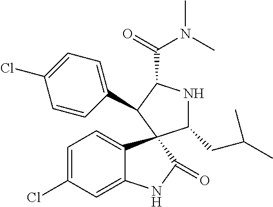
C1=C(Cl)C=C2C(=C1)C1(C(=O)N2)C(CC(C)C)NC(C(=O)N(C)C)C1C1=CC=C(Cl)C=C1
